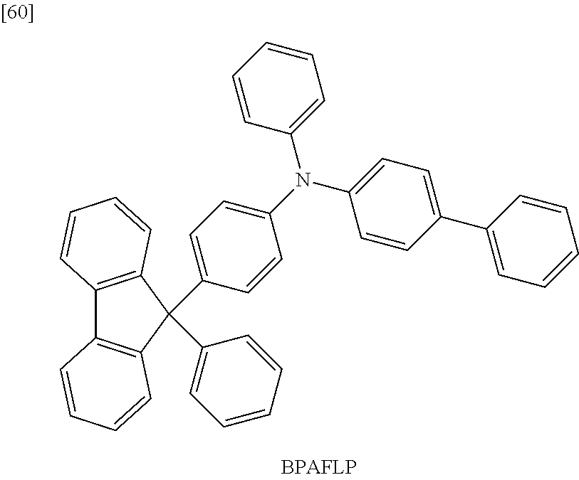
C12=C(C(C3=CC=C(N(C4=CC=CC=C4)C4=CC=C(C5=CC=CC=C5)C=C4)C=C3)(C3=CC=CC=C3)C3=C1C=CC=C3)C=CC=C2
